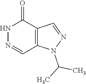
N1=CC2=C(C(=O)N1)C=NN2C(C)C
